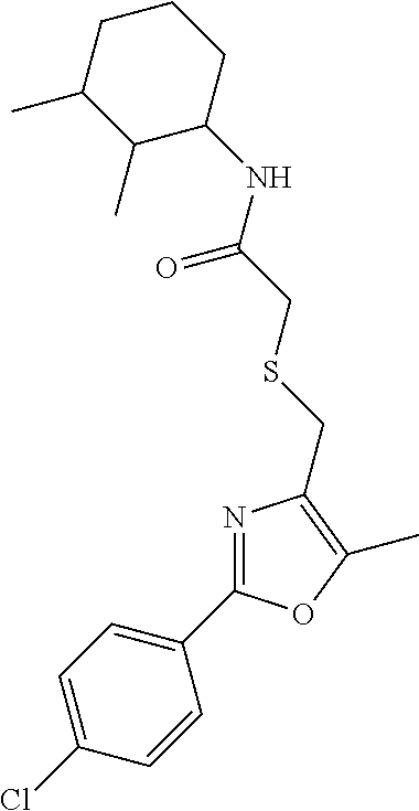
C1=C(Cl)C=CC(C2=NC(CSCC(NC3CCCC(C)C3C)=O)=C(C)O2)=C1
